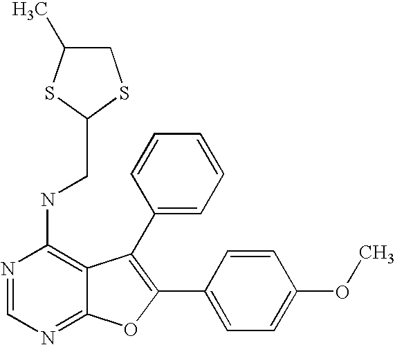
N1=CN=C2C(=C1NCC1SCC(C)S1)C(C1=CC=CC=C1)=C(C1=CC=C(OC)C=C1)O2
